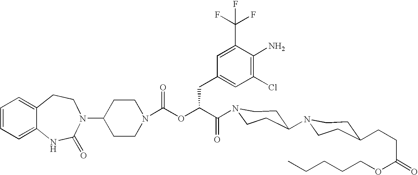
C12=CC=CC=C1NC(=O)N(C1CCN(C(OC(C(=O)N3CCC(N4CCC(CCC(=O)OCCCCC)CC4)CC3)CC3=CC(Cl)=C(N)C(C(F)(F)F)=C3)=O)CC1)CC2
